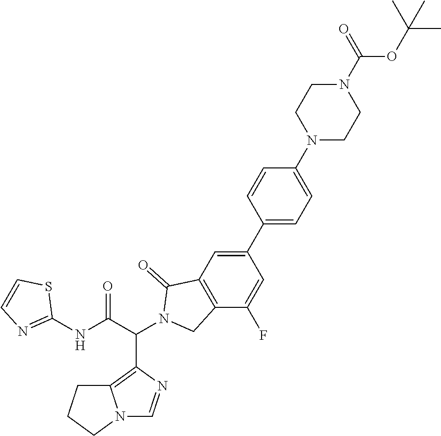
C12=C(C(C(NC3=NC=CS3)=O)N3CC4=C(C3=O)C=C(C3=CC=C(N5CCN(C(=O)OC(C)(C)C)CC5)C=C3)C=C4F)N=CN1CCC2
